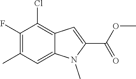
C12=CC(C)=C(F)C(Cl)=C1C=C(C(OC)=O)N2C
